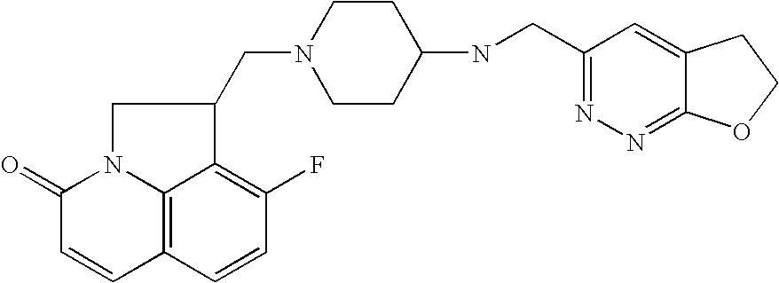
C1(=O)C=CC2=C3N1CC(CN1CCC(NCC4=NN=C5C(=C4)CCO5)CC1)C3=C(F)C=C2
